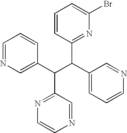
C1=NC=C(C(C(C2=CC=CN=C2)C2=NC(Br)=CC=C2)C2=NC=CN=C2)C=C1
